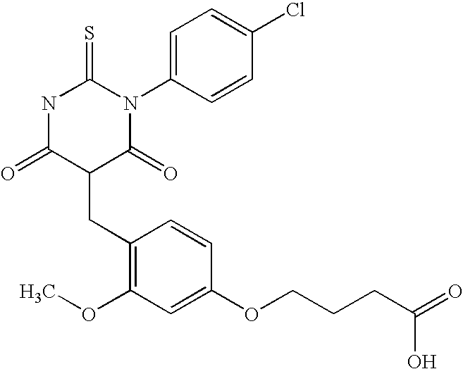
N1C(=O)C(CC2=C(OC)C=C(OCCCC(=O)O)C=C2)C(=O)N(C2=CC=C(Cl)C=C2)C1=S
